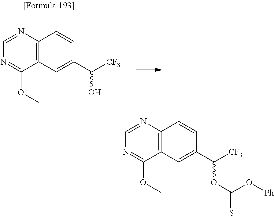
C12=C(N=CN=C1OC)C=CC(C([CF3])O)=C2.C12=C(N=CN=C1OC)C=CC(C([CF3])OC(=S)O[Ph])=C2
